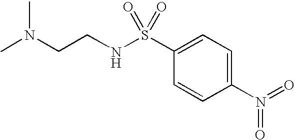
C1(N(=O)=O)=CC=C(S(NCCN(C)C)(=O)=O)C=C1
